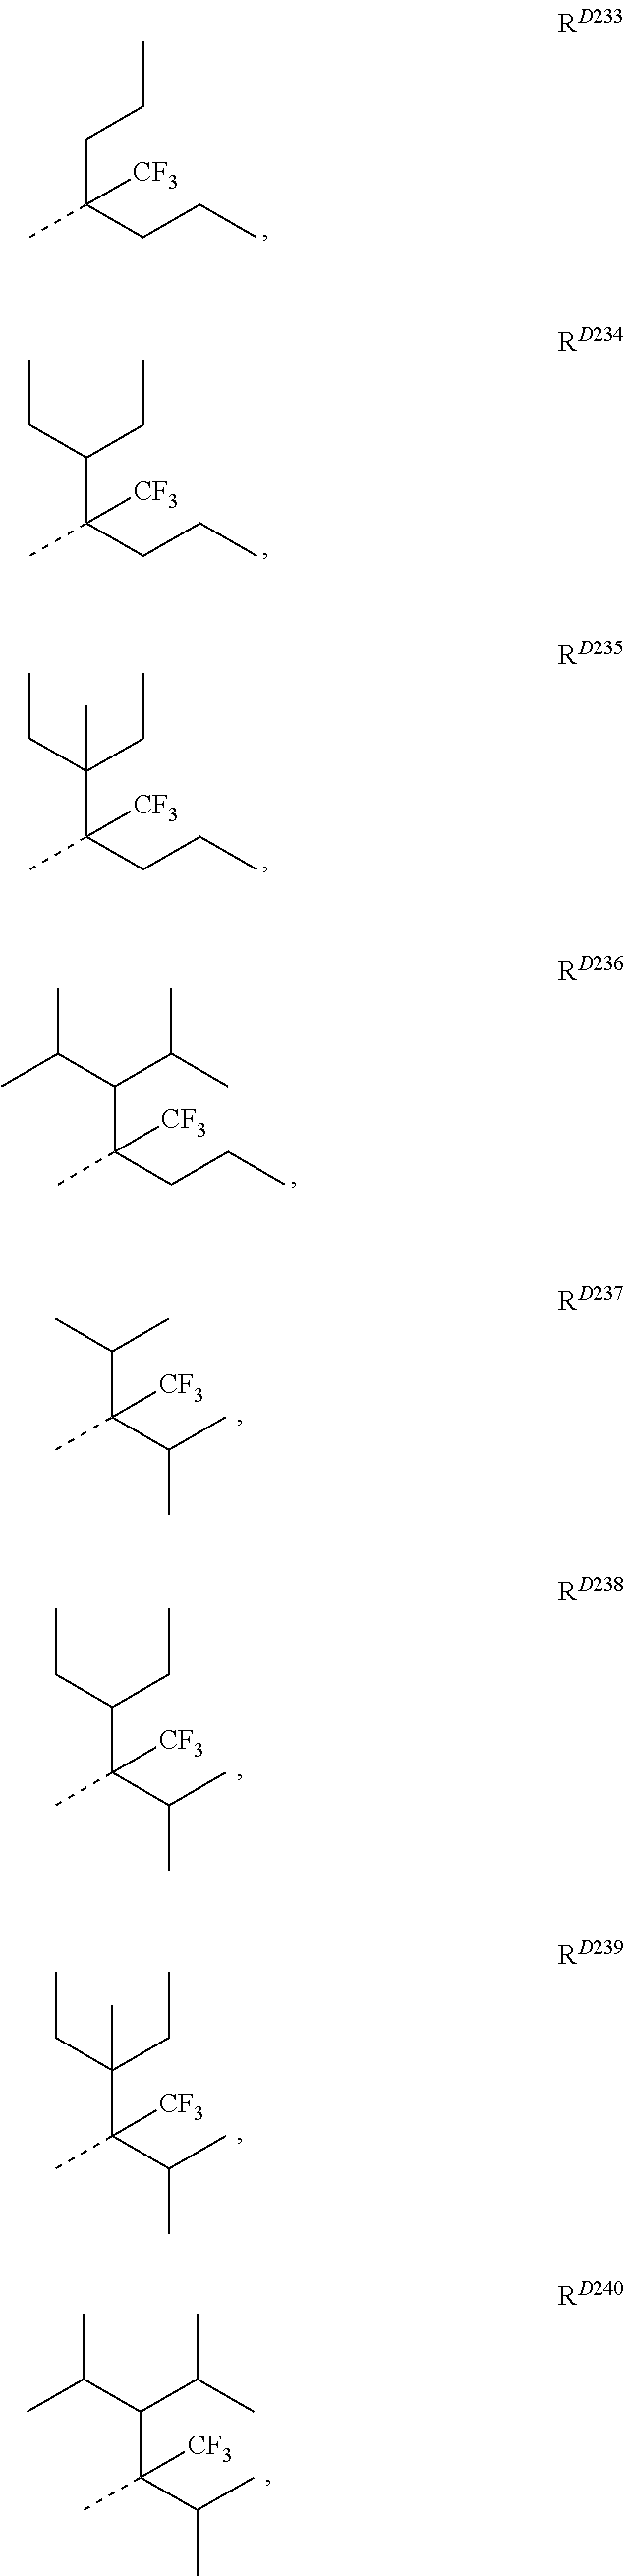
C(C)([CF3])(CCC)CCC.C(C)([CF3])(CCC)C(CC)CC.C(C)([CF3])(CCC)C(CC)(CC)C.C(C)([CF3])(CCC)C(C(C)C)C(C)C.C(C)([CF3])(C(C)C)C(C)C.C(C)([CF3])(C(C)C)C(CC)CC.C(C)([CF3])(C(C)C)C(CC)(CC)C.C(C)([CF3])(C(C)C)C(C(C)C)C(C)C
